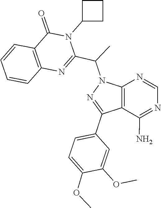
N1=C(N)C2=C(N=C1)N(C(C1=NC3=C(C=CC=C3)C(=O)N1C1CCC1)C)N=C2C1=CC=C(OC)C(OC)=C1
